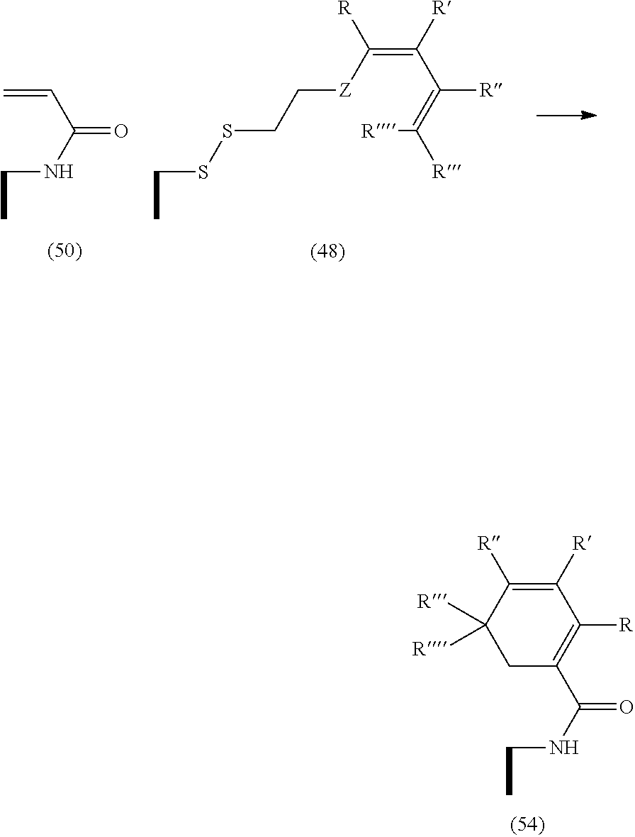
C1C(C(=O)NCC)=C([R])C([R])=C([R])C1([R])[R].C=CC(NCC)=O.[R]C(=C(C(=C([Z]CCSSCC)[R])[R])[R])[R]
